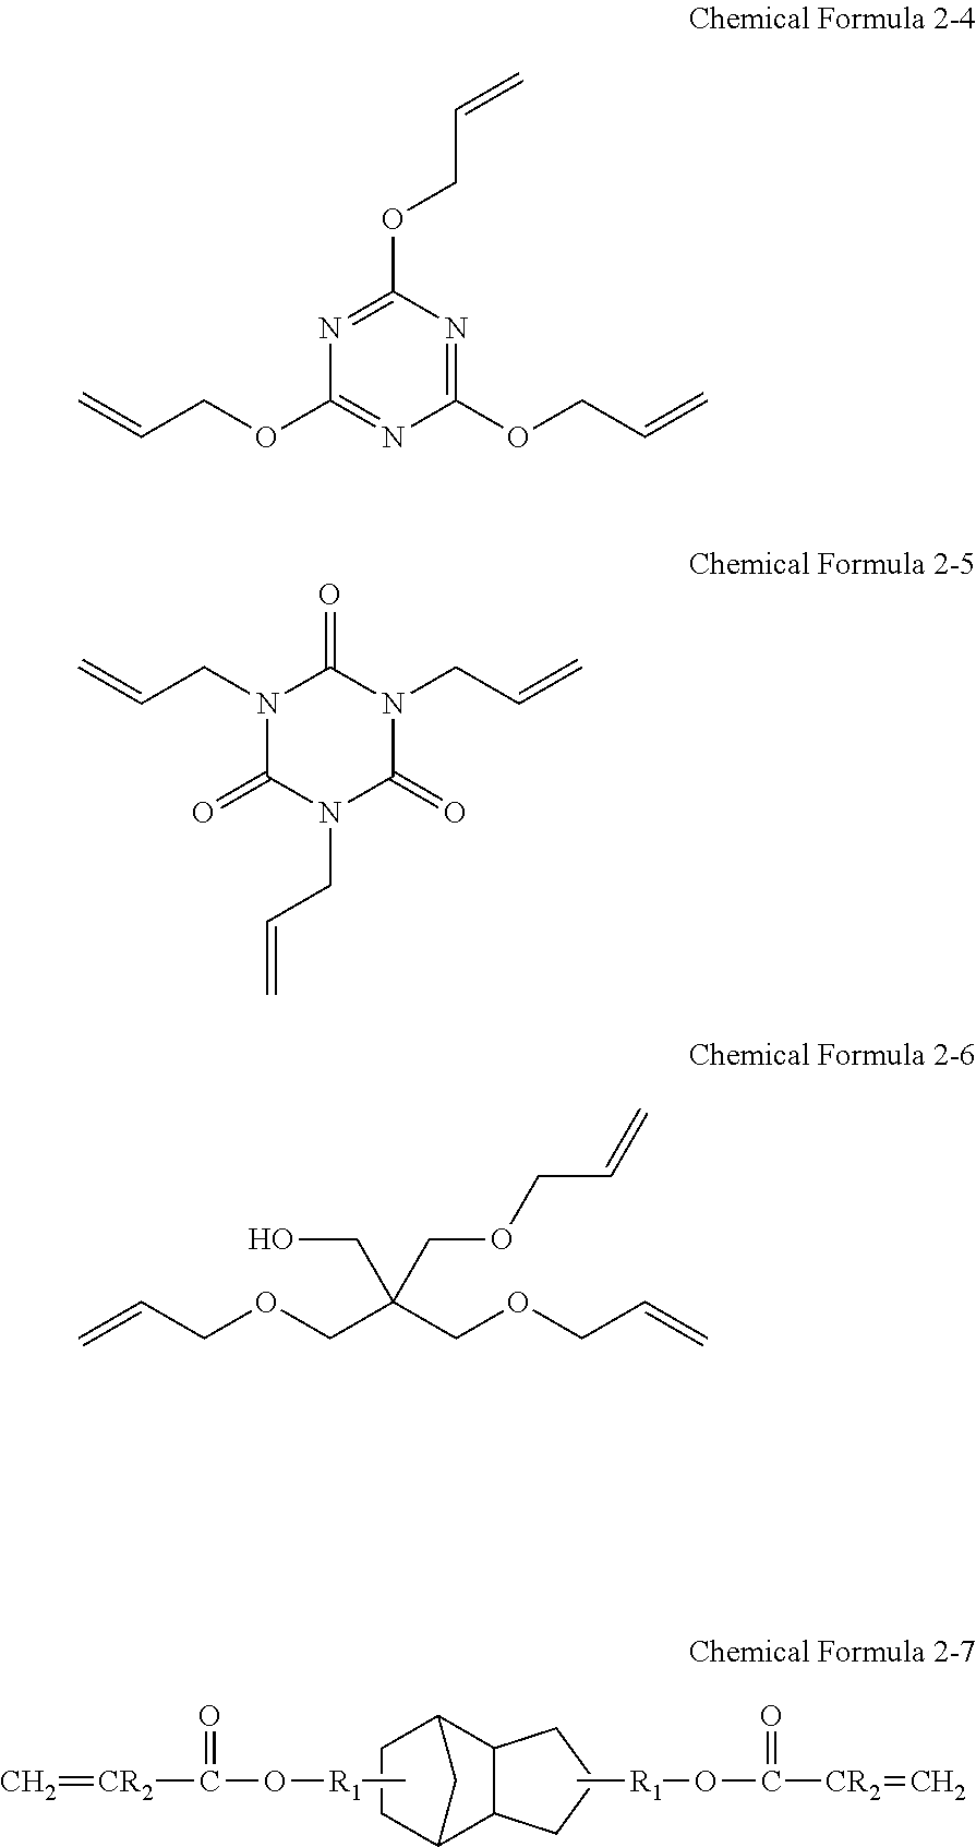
C12CC(CC1)C1C2CCC1.C[R1]OC([CR2]=C)=O.C[R1]OC(=O)[CR2]=C.C=CCOCC(COCC=C)(CO)COCC=C.N1(CC=C)C(=O)N(CC=C)C(=O)N(CC=C)C1=O.O(CC=C)C1=NC(OCC=C)=NC(OCC=C)=N1
